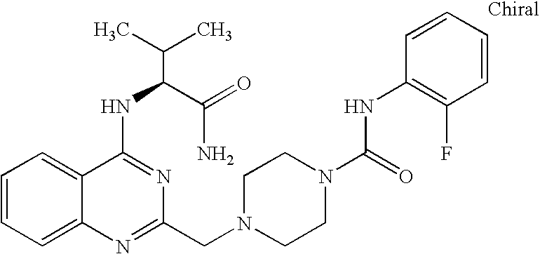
C1=CC=C2C(=C1)C(NC(C(N)=O)C(C)C)=NC(CN1CCN(C(NC3=C(F)C=CC=C3)=O)CC1)=N2
